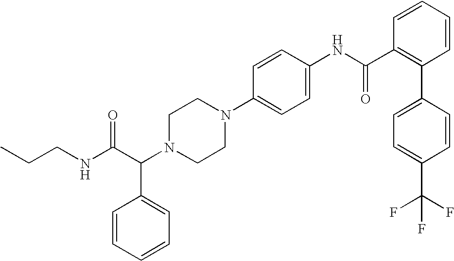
CCCNC(C(N1CCN(C2=CC=C(NC(C3=C(C4=CC=C(C(F)(F)F)C=C4)C=CC=C3)=O)C=C2)CC1)C1=CC=CC=C1)=O
